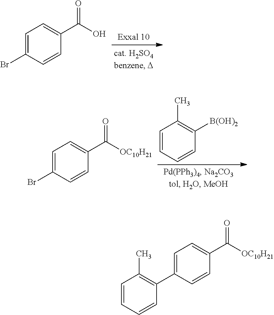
C1=C(Br)C=CC(C(O)=O)=C1.C1=C(Br)C=CC(C([OC10H21])=O)=C1.C1=CC=CC([B(OH)2])=C1C.C1=C(C2=C(C)C=CC=C2)C=CC(C([OC10H21])=O)=C1
